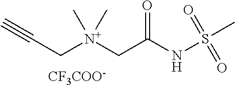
C(C[N+](CC(NS(C)(=O)=O)=O)(C)C)#C.[CF3COO-]
